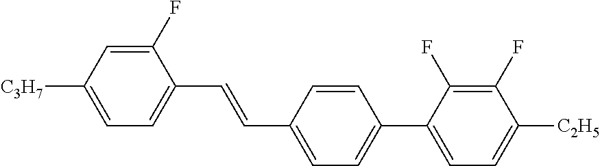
C1(F)=CC([C3H7])=CC=C1C=CC1=CC=C(C2=CC=C([C2H5])C(F)=C2F)C=C1
